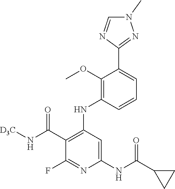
C1=CC(NC2=C(C(N[D3C])=O)C(F)=NC(NC(C3CC3)=O)=C2)=C(OC)C(C2=NN(C)C=N2)=C1
